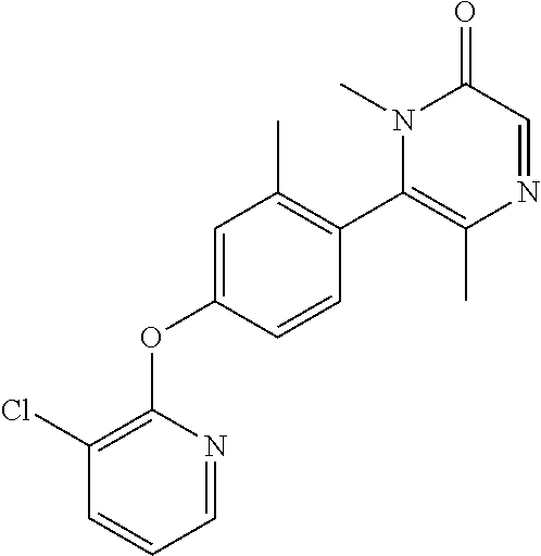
C1=NC(OC2=CC(C)=C(C3=C(C)N=CC(=O)N3C)C=C2)=C(Cl)C=C1
